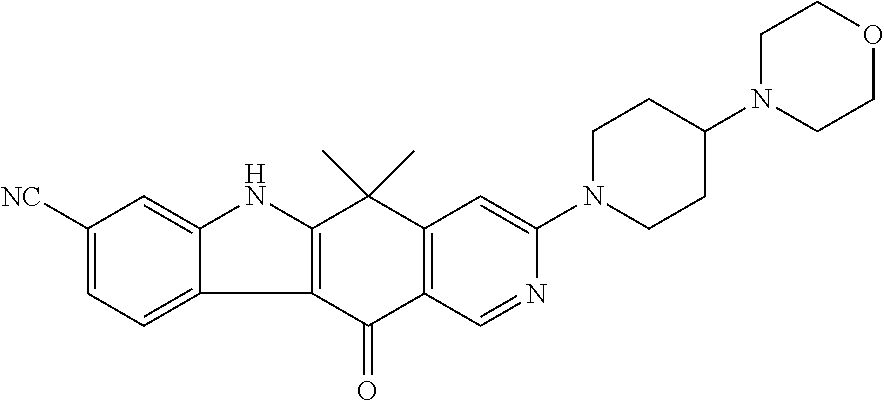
C12=C(C(=O)C3=C(C1(C)C)C=C(N1CCC(N4CCOCC4)CC1)N=C3)C1=CC=C([NC])C=C1N2
